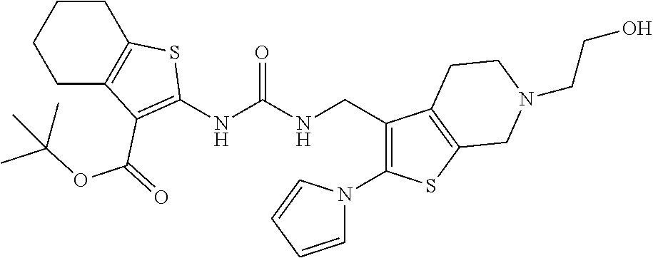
C1C2=C(CCC1)SC(NC(NCC1=C(N3C=CC=C3)SC3=C1CCN(CCO)C3)=O)=C2C(OC(C)(C)C)=O
